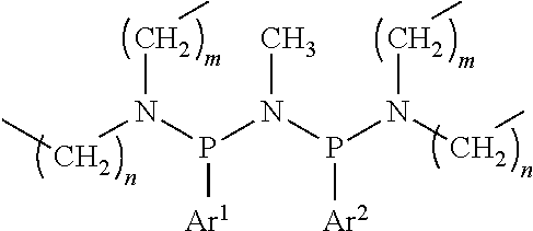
CCN(P(N(P(N(CC)CC)[Ar1])C)[Ar2])CC
